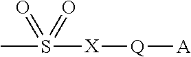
CS([X][Q][A])(=O)=O
